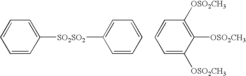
C1=CC([SO2SO2]C2=CC=CC=C2)=CC=C1.C1=CC([OSO2CH3])=C([OSO2CH3])C([OSO2CH3])=C1
